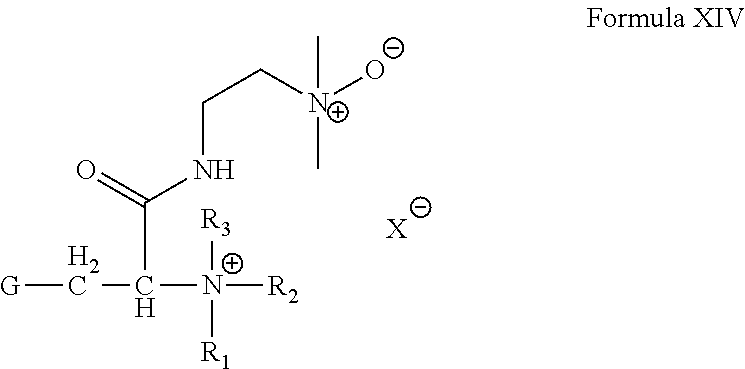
[X].[N+]([R3])([R1])([R2])C(C[G])C(=O)NCC[N+]([O-])(C)C
